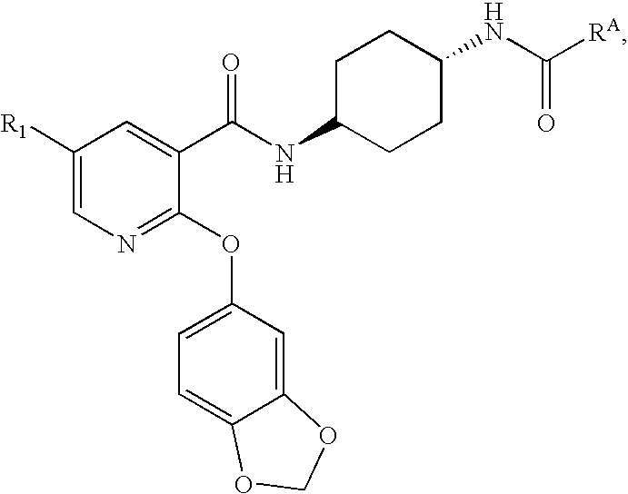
N1=C(OC2=CC=C3C(=C2)OCO3)C(C(NC2CCC(NC([RA])=O)CC2)=O)=CC([R1])=C1
